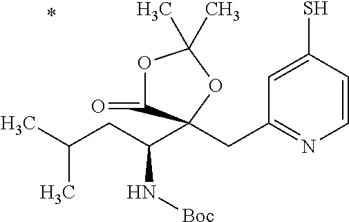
C(C1=NC=CC(S)=C1)C1(C(CC(C)C)N[Boc])C(=O)OC(C)(C)O1
